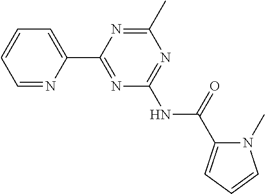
C1=NC(C2=NC(NC(=O)C3=CC=CN3C)=NC(C)=N2)=CC=C1
